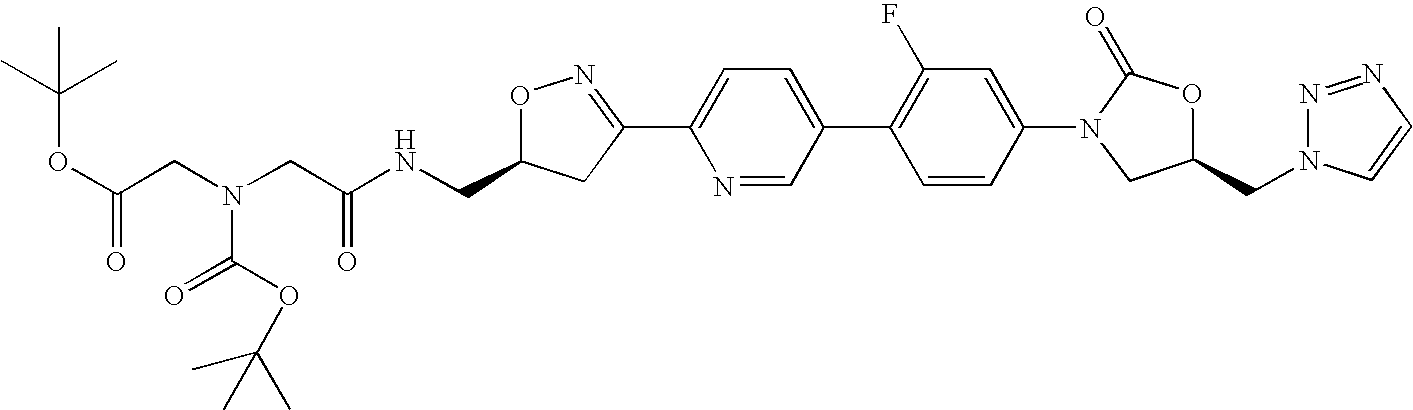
C(CN(CC(NCC1ON=C(C2=CC=C(C3=C(F)C=C(N4CC(CN5N=NC=C5)OC4=O)C=C3)C=N2)C1)=O)C(OC(C)(C)C)=O)(OC(C)(C)C)=O
